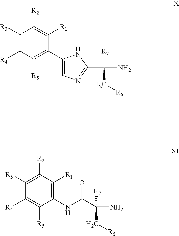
C1([R3])=C([R4])C([R5])=C(C2=CN=C(C(N)([R7])C[R6])N2)C([R1])=C1[R2].C1([R3])=C([R2])C([R1])=C(NC(C(N)([R7])C[R6])=O)C([R5])=C1[R4]
